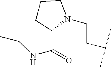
C1CC(C(NCC)=O)N(CCC(C)C)C1
